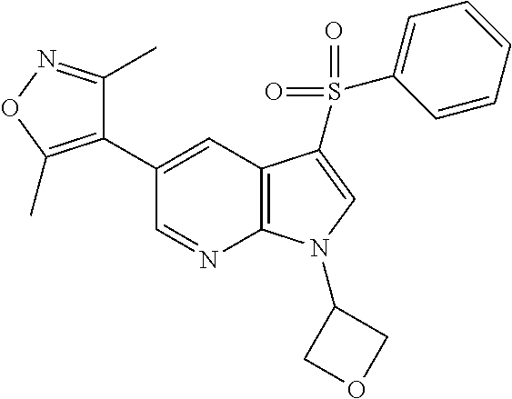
C1(C2=C(C)ON=C2C)=CC2=C(N=C1)N(C1COC1)C=C2S(=O)(=O)C1=CC=CC=C1
